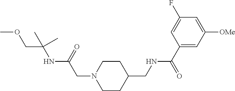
COCC(NC(CN1CCC(CNC(C2=CC([OMe])=CC(F)=C2)=O)CC1)=O)(C)C
